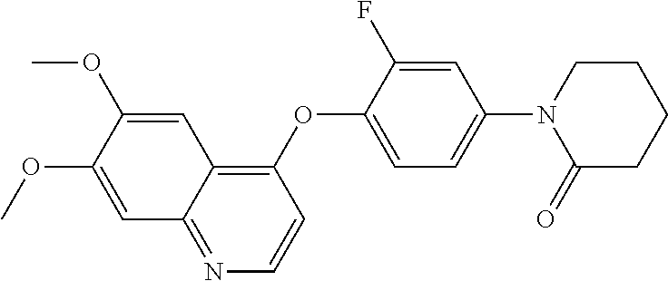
C1=C(OC)C(OC)=CC2=C(OC3=CC=C(N4C(=O)CCCC4)C=C3F)C=CN=C12
